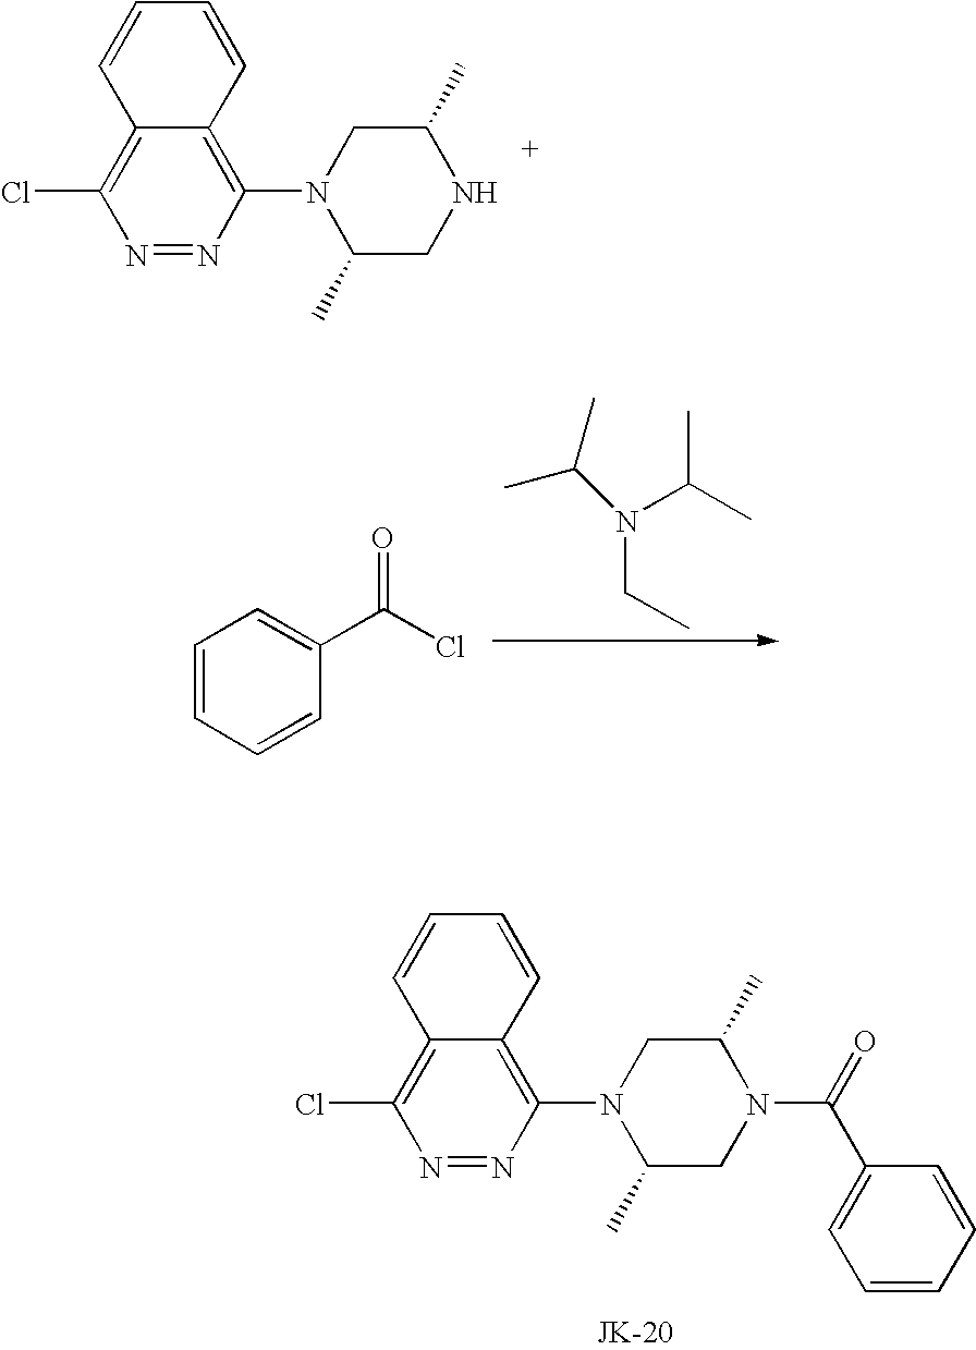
N1=NC(N2C(C)CN(C(=O)C3=CC=CC=C3)C(C)C2)=C2C(=C1Cl)C=CC=C2.C1=CC=CC(C(Cl)=O)=C1.N(CC)(C(C)C)C(C)C.N1=NC(N2C(C)CNC(C)C2)=C2C(=C1Cl)C=CC=C2
